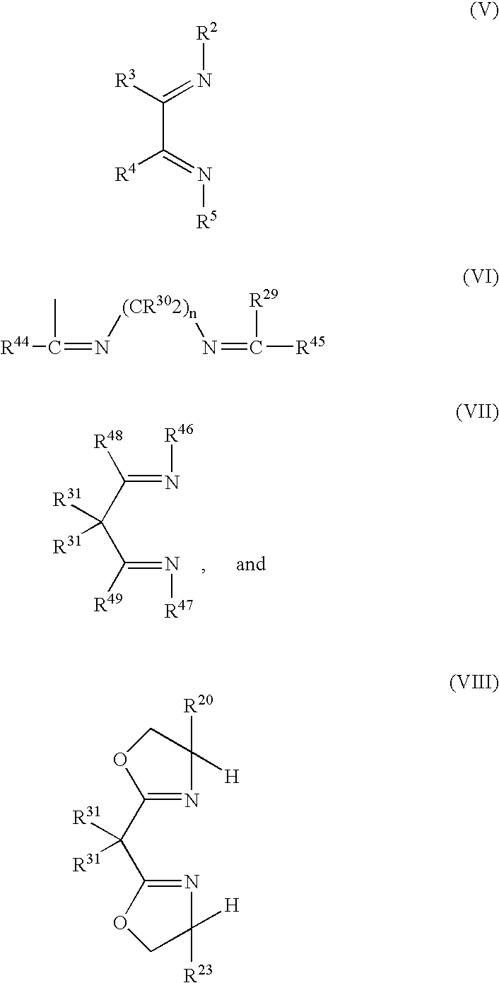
C1(C(C2=NC([R20])([H])CO2)([R31])[R31])=NC([R23])([H])CO1.C(=N[R47])(C(C(=N[R46])[R48])([R31])[R31])[R49].[R3]C(=N[R2])C(=N[R5])[R4].[R44]C(=N[(CR302)n]N=C([R29])[R45])C
